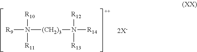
[2X-].[R9]N([(CH2)3]N([R12])([R14])[R13])([R10])[R11]
